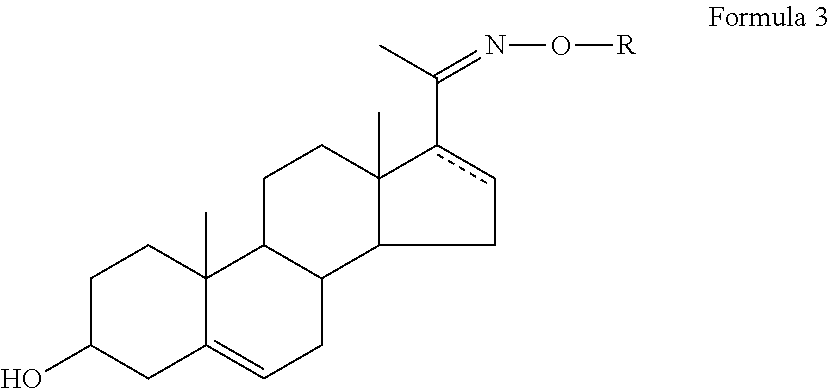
C1cc(C(C)=NO[R])C2(C)C1C1C(CC2)C2(C)C(=CC1)CC(O)CC2
